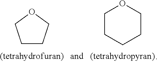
C1CCOC1.C1CCCCO1
